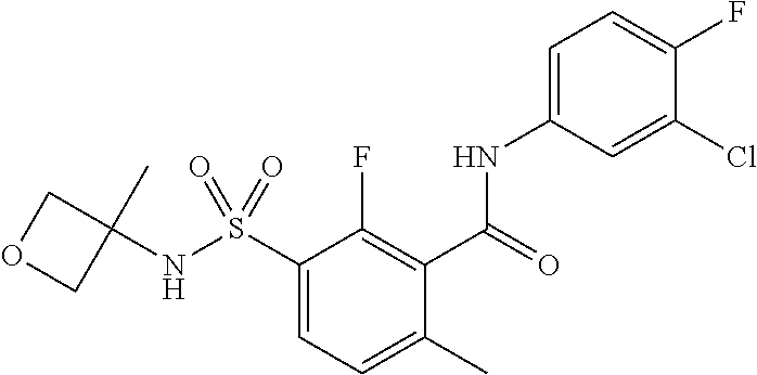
N(C1=CC=C(F)C(Cl)=C1)C(C1=C(F)C(S(NC2(C)COC2)(=O)=O)=CC=C1C)=O
